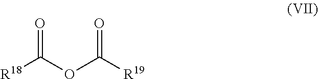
[R18]C(OC([R19])=O)=O
